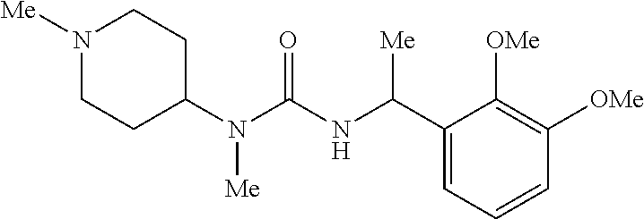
N1([Me])CCC(N(C(=O)NC(C2=CC=CC([OMe])=C2[OMe])[Me])[Me])CC1
